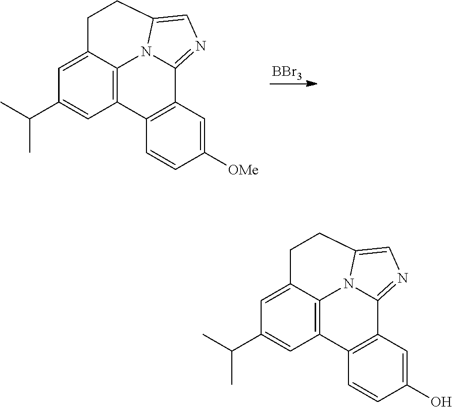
[BBr3].C1=C2C3=C(C=C1C(C)C)C1=C(C4=NC=C(N34)CC2)C=C([OMe])C=C1.C1=C2C3=C(C=C1C(C)C)C1=C(C4=NC=C(N34)CC2)C=C(O)C=C1
